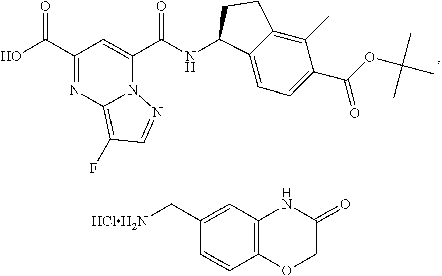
C(C1=NC2=C(F)C=NN2C(C(=O)NC2C3=CC=C(C(OC(C)(C)C)=O)C(C)=C3CC2)=C1)(=O)O.[HClH2N]CC1=CC2=C(C=C1)OCC(=O)N2
